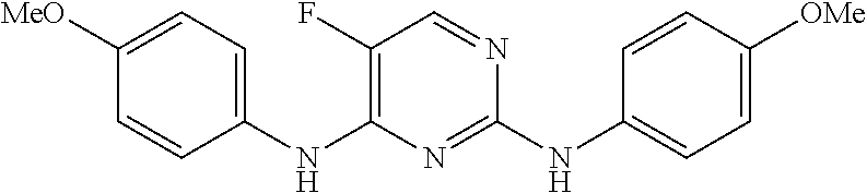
C1(NC2=C(F)C=NC(NC3=CC=C([OMe])C=C3)=N2)=CC=C([MeO])C=C1
